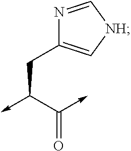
C1(CC(C(=O)->C)->C)=C[NH]C=N1
